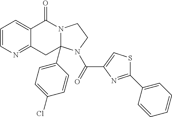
C1=CN=C2C(=C1)C(=O)N1CCN(C(=O)C3=CSC(C4=CC=CC=C4)=N3)C1(C1=CC=C(Cl)C=C1)C2
